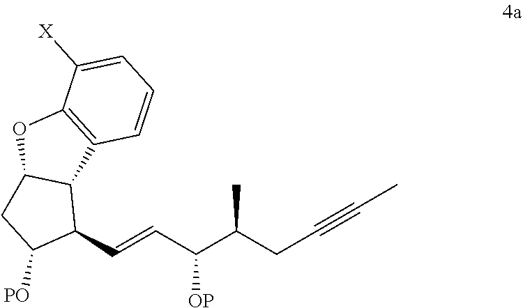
C1(C=CC(C(CC#CC)C)[OP])C2C(CC1[PO])OC1=C2C=CC=C1[X]
